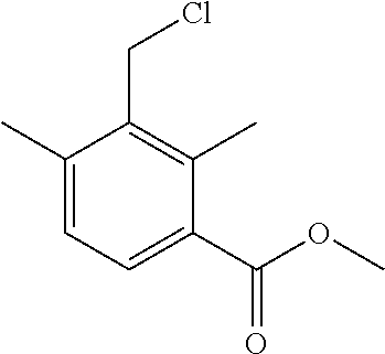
C1(C)=CC=C(C(OC)=O)C(C)=C1CCl
